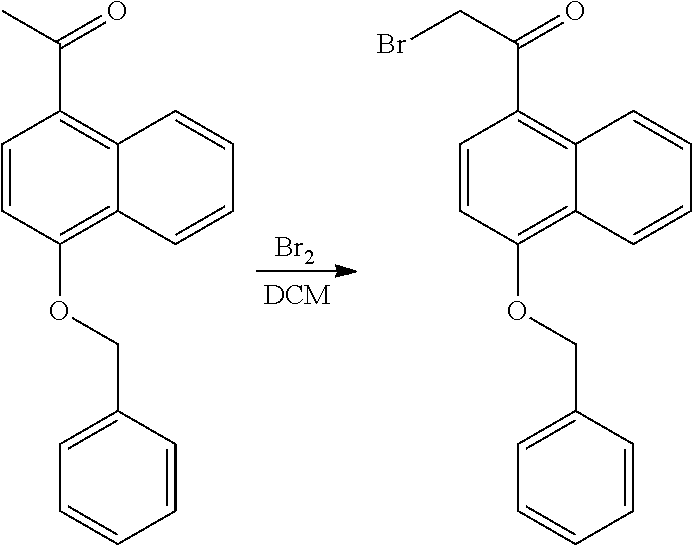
[Br2].C1=CC(OCC2=CC=CC=C2)=C2C(=C1C(C)=O)C=CC=C2.C1=CC(OCC2=CC=CC=C2)=C2C(=C1C(CBr)=O)C=CC=C2
